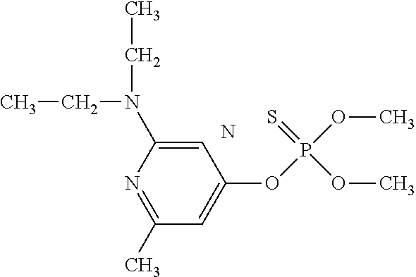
O(P(OC)(=S)OC)C1=CC(C)=NC(N(CC)CC)=C1.N
